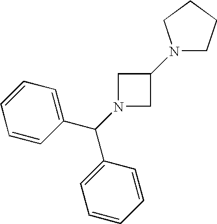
N1(C(C2=CC=CC=C2)C2=CC=CC=C2)CC(N2CCCC2)C1
